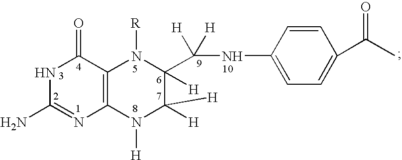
C12=C(N([H])C([H])([H])C(C(NC3=CC=C(C(C)=O)C=C3)([H])[H])([H])N1[R])N=C(N)NC2=O
